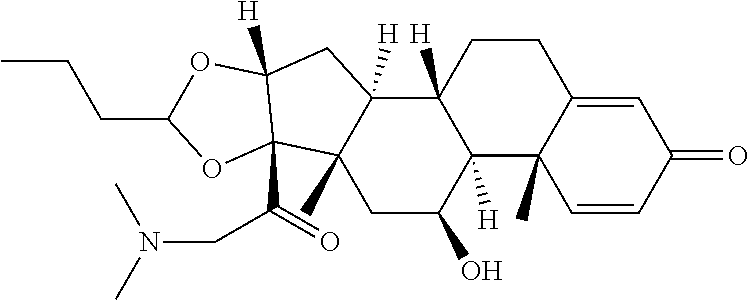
C1CC2([H])C([H])(C3(C)C1=CC(=O)C=C3)C(O)CC1(C)C2([H])CC2([H])C1(C(CN(C)C)=O)OC(CCC)O2
